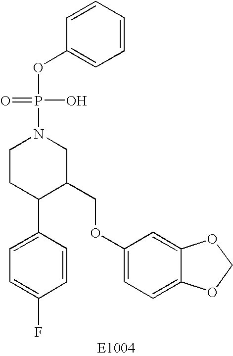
C1CC(C2=CC=C(F)C=C2)C(COC2=CC=C3C(=C2)OCO3)CN1P(=O)(O)OC1=CC=CC=C1
